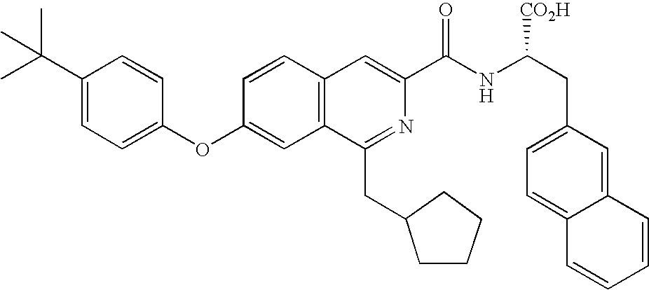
C1=CC(OC2=CC=C(C(C)(C)C)C=C2)=CC2=C1C=C(C(NC(CC1=CC=C3C(=C1)C=CC=C3)[CO2H])=O)N=C2CC1CCCC1
